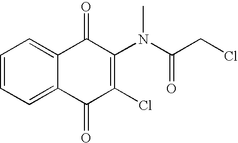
C1=CC=C2C(=C1)C(=O)C(N(C(CCl)=O)C)=C(Cl)C2=O
